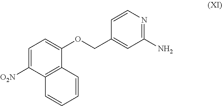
C1=C([O2N])C2=C(C(OCC3=CC(N)=NC=C3)=C1)C=CC=C2
